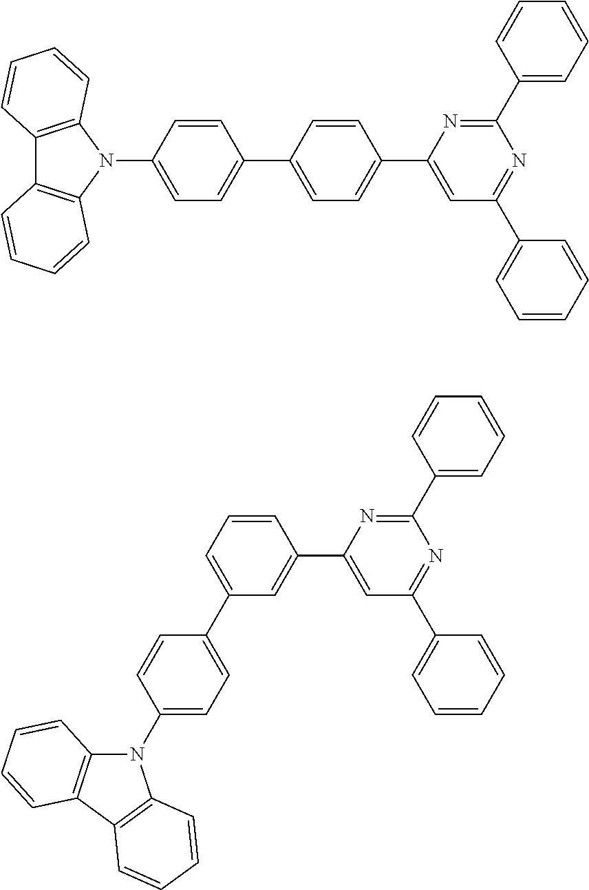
C12=C(N(C3=CC=C(C4=CC=C(C5=CC(C6=CC=CC=C6)=NC(C6=CC=CC=C6)=N5)C=C4)C=C3)C3=C1C=CC=C3)C=CC=C2.C1(C2=CC=C(N3C4=C(C5=C3C=CC=C5)C=CC=C4)C=C2)=CC=CC(C2=CC(C3=CC=CC=C3)=NC(C3=CC=CC=C3)=N2)=C1
